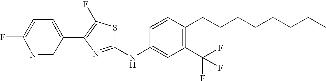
C1(F)=CC=C(C2=C(F)SC(NC3=CC(C(F)(F)F)=C(CCCCCCCC)C=C3)=N2)C=N1
